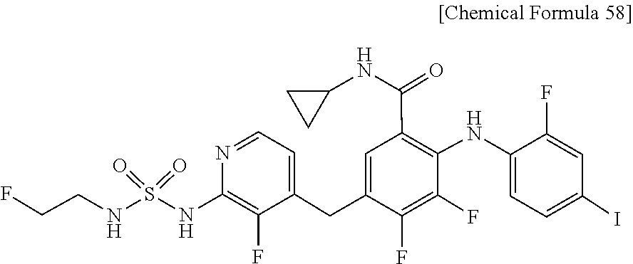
O=S(=O)(NCCF)NC1=C(F)C(CC2=CC(C(NC3CC3)=O)=C(NC3=CC=C(I)C=C3F)C(F)=C2F)=CC=N1
